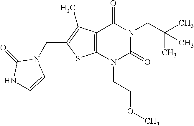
C12=C(N(CCOC)C(=O)N(CC(C)(C)C)C1=O)SC(CN1C(=O)NC=C1)=C2C
